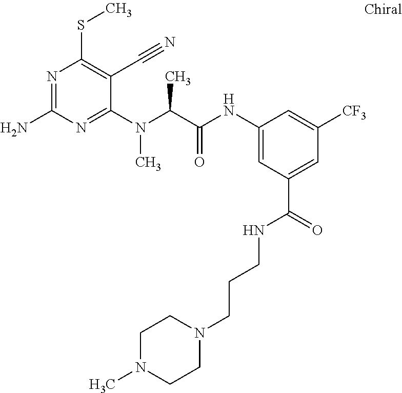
C1(N(C(C(NC2=CC(C(=O)NCCCN3CCN(C)CC3)=CC([CF3])=C2)=O)C)C)=NC(N)=NC(SC)=C1C#N
